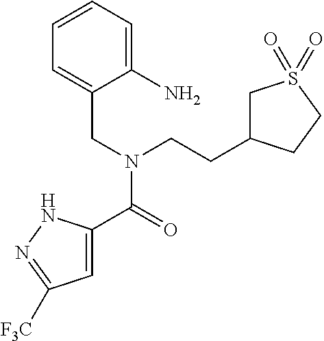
C1=C(C(N(CCC2CS(=O)(=O)CC2)CC2=CC=CC=C2N)=O)NN=C1[F3C]
